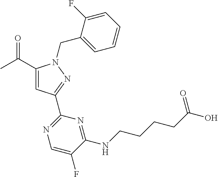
CC(=O)C1=CC(C2=NC=C(F)C(NCCCCC(O)=O)=N2)=NN1CC1=CC=CC=C1F
